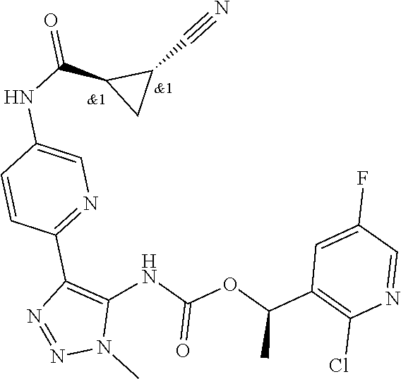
C(#N)C1C(C(NC2=CN=C(C3=C(NC(OC(C4=C(Cl)N=CC(F)=C4)C)=O)N(C)N=N3)C=C2)=O)C1
